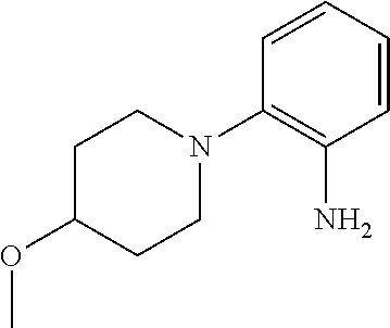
C1=CC=CC(N2CCC(OC)CC2)=C1N
